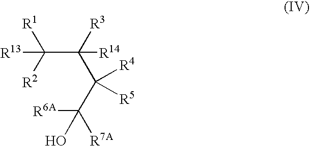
[R6A]C(C(C(C([R2])([R1])[R13])([R3])[R14])([R4])[R5])(O)[R7A]
